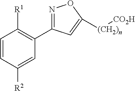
C1([R2])=CC(C2=NOC([(CH2)n][CO2H])=C2)=C([R1])C=C1
